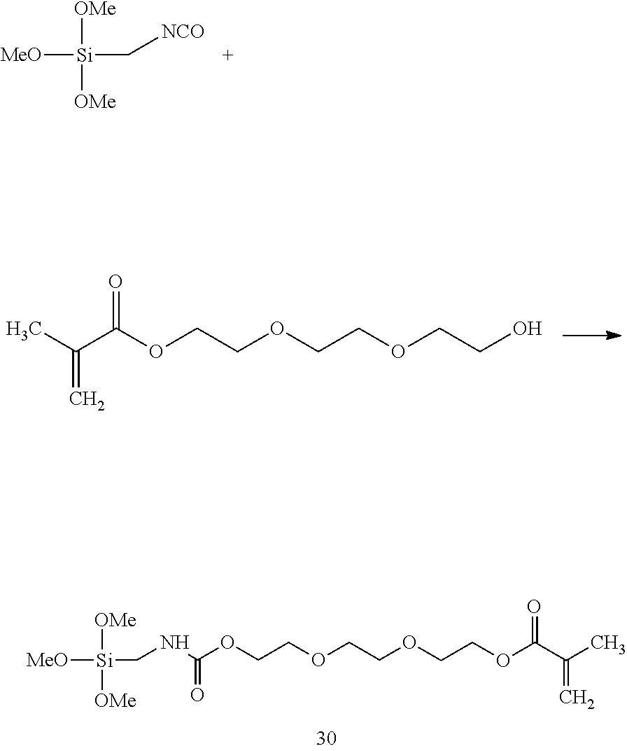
[MeO][Si]([OMe])(C[NCO])[OMe].CC(C(OCCOCCOCCO)=O)=C.[MeO][Si]([OMe])(CNC(OCCOCCOCCOC(C(C)=C)=O)=O)[OMe]
